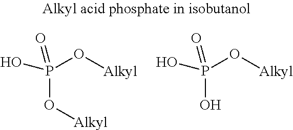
P(O[Alkyl])(O[Alkyl])(=O)O.P(O[Alkyl])(O)(=O)O
